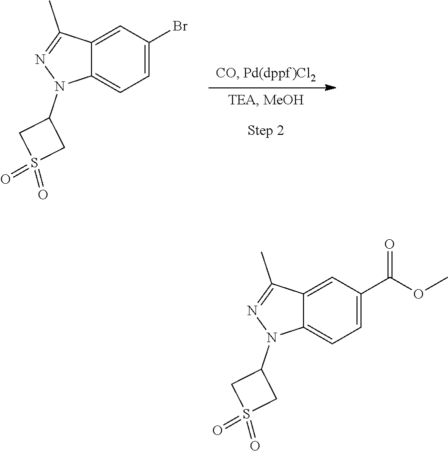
C12=CC(C(OC)=O)=CC=C1N(C1CS(=O)(=O)C1)N=C2C.C12=CC(Br)=CC=C1N(C1CS(=O)(=O)C1)N=C2C
